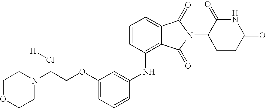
C1=CC(NC2=CC(OCCN3CCOCC3)=CC=C2)=C2C(=C1)C(=O)N(C1CCC(=O)NC1=O)C2=O.[H]Cl
